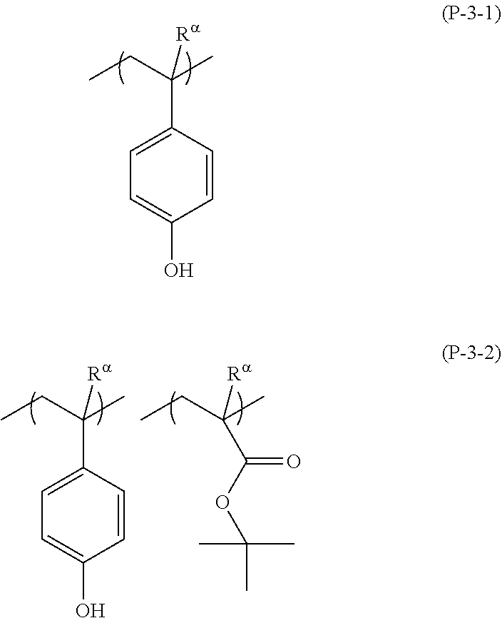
C1=C(C(CC)(C)[Ra])C=CC(O)=C1.C(CC)(C)([Ra])C(OC(C)(C)C)=O.C1=C(C(CC)(C)[Ra])C=CC(O)=C1
